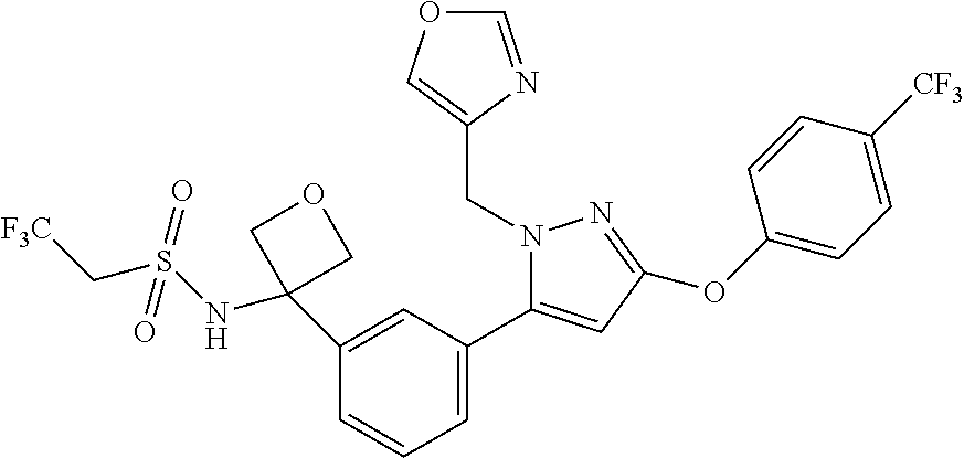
C1(C2(NS(C[F3C])(=O)=O)COC2)=CC(C2=CC(OC3=CC=C([CF3])C=C3)=NN2CC2=COC=N2)=CC=C1
